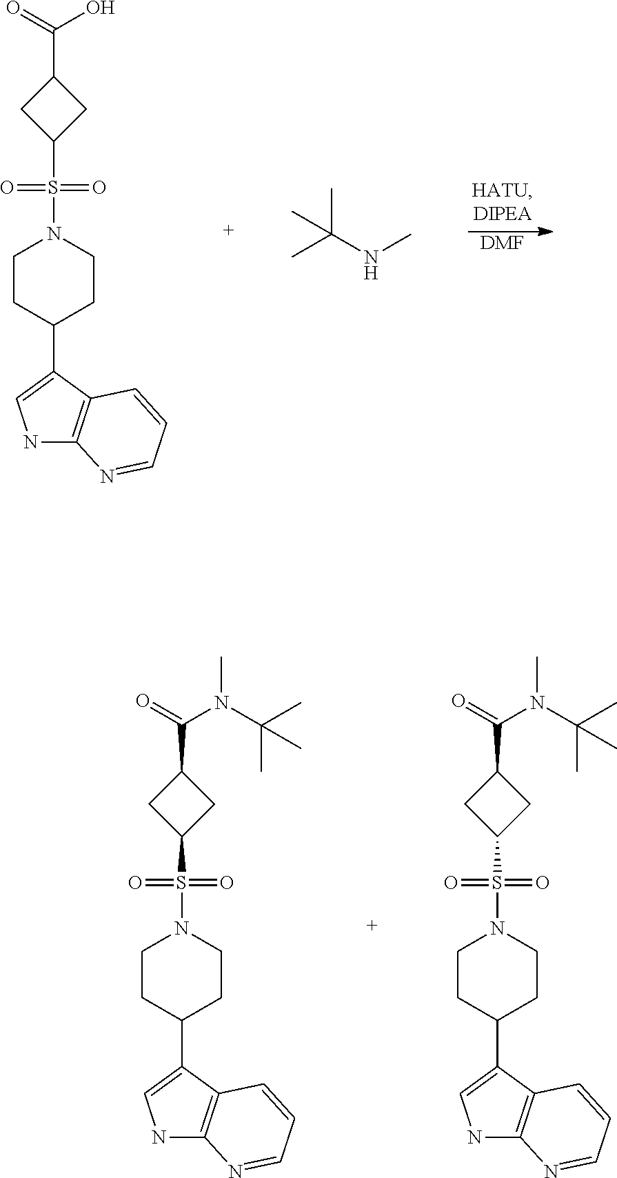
[DMF].N1C2=C(C(C3CCN(S(C4CC(C(=O)O)C4)(=O)=O)CC3)=C1)C=CC=N2.CC(NC)(C)C.N1C2=C(C(C3CCN(S(C4CC(C(=O)N(C(C)(C)C)C)C4)(=O)=O)CC3)=C1)C=CC=N2.N1C2=C(C(C3CCN(S(C4CC(C(=O)N(C(C)(C)C)C)C4)(=O)=O)CC3)=C1)C=CC=N2
